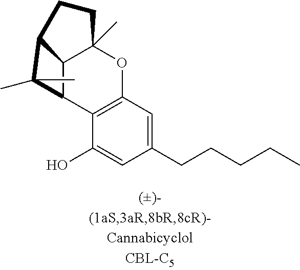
C12C3C4=C(OC1(C)CCC2C3(C)C)C=C(CCCCC)C=C4O
